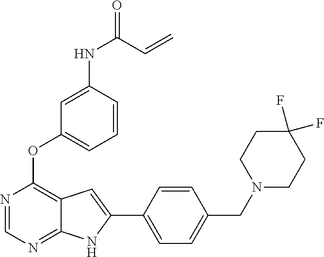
N1=CN=C2C(=C1OC1=CC=CC(NC(=O)C=C)=C1)C=C(C1=CC=C(CN3CCC(F)(F)CC3)C=C1)N2
